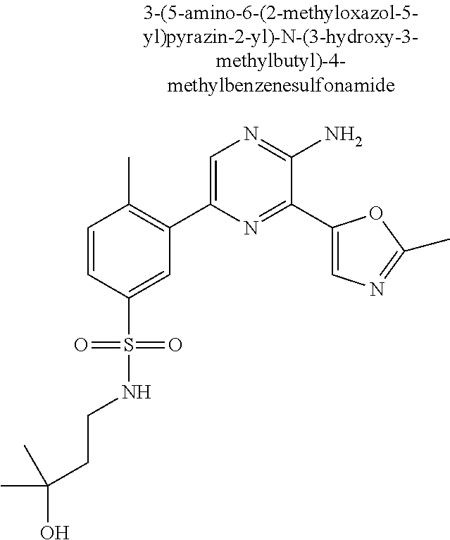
C1=CC(S(=O)(=O)NCCC(C)(O)C)=CC(C2=CN=C(N)C(C3=CN=C(C)O3)=N2)=C1C
